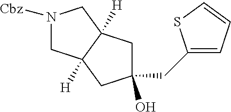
N1([Cbz])CC2([H])C([H])(C1)CC(O)(CC1=CC=CS1)C2
